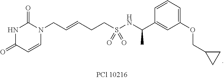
N1C(=O)C=CN(CC=CCCS(NC(C2=CC(OCC3CC3)=CC=C2)C)(=O)=O)C1=O
